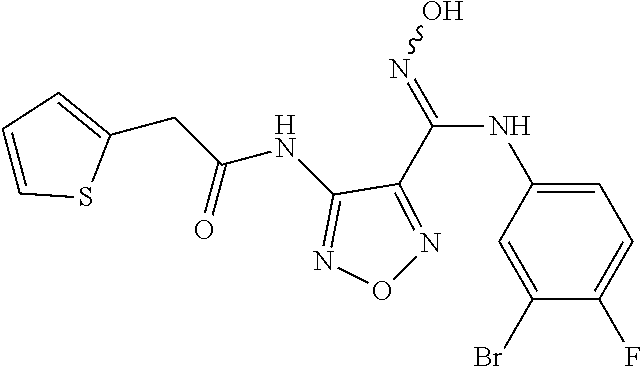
C1=C(NC(=NO)C2=NON=C2NC(CC2=CC=CS2)=O)C=C(Br)C(F)=C1
